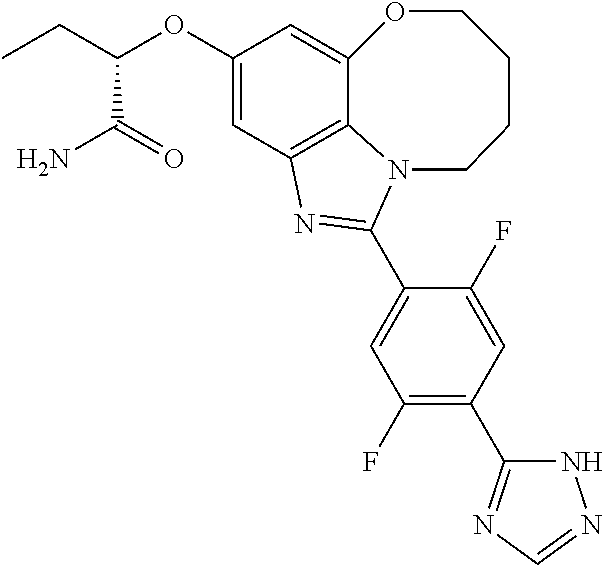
C12=C3C=C(OC(CC)C(=O)N)C=C1OCCCCN2C(C1=CC(F)=C(C2=NC=NN2)C=C1F)=N3
